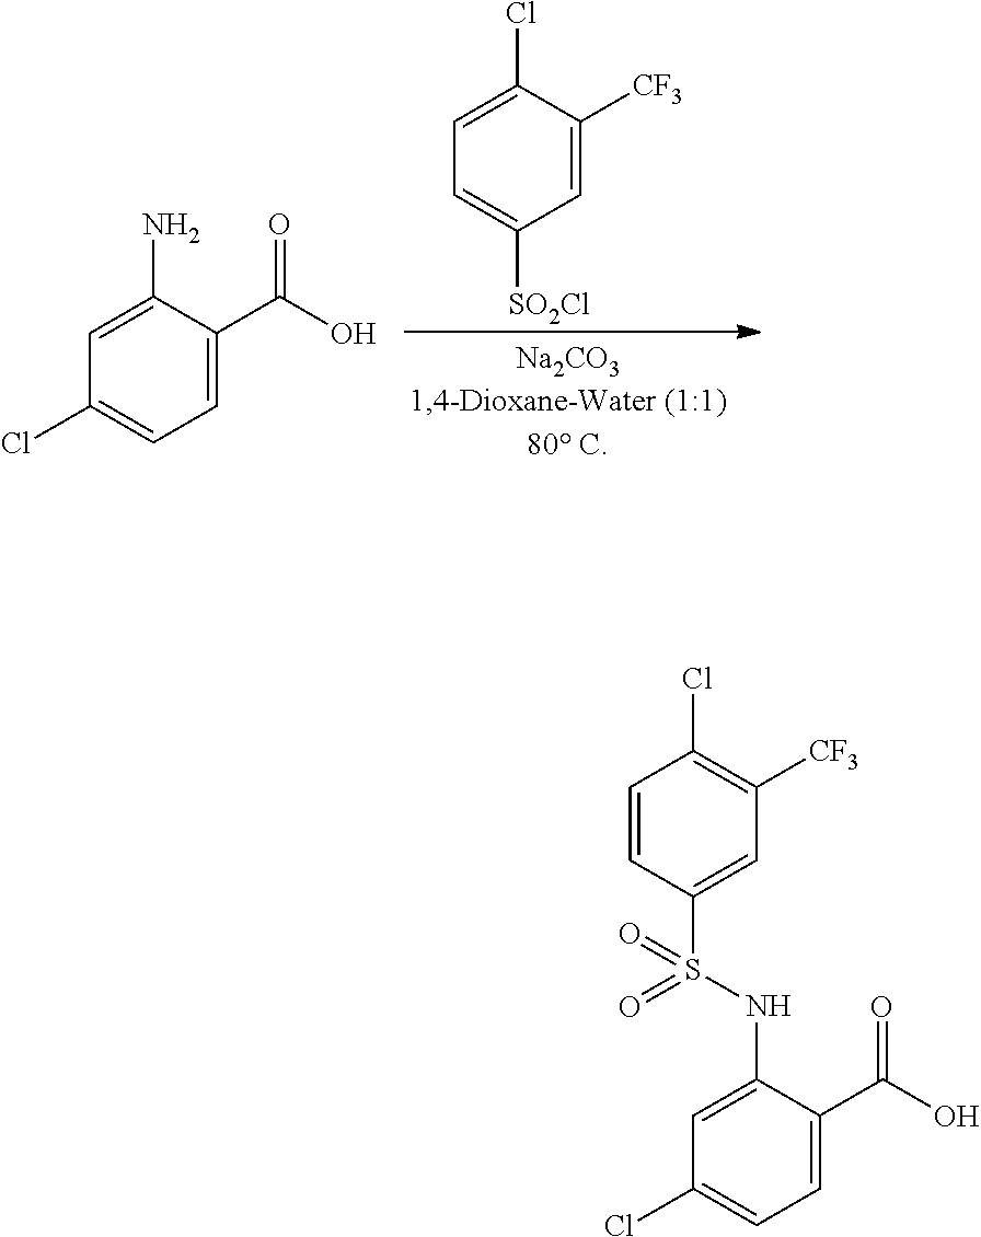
C1=C([CF3])C(Cl)=CC=C1[SO2Cl].NC1=CC(Cl)=CC=C1C(O)=O.C1=CC(S(NC2=CC(Cl)=CC=C2C(O)=O)(=O)=O)=CC([CF3])=C1Cl
